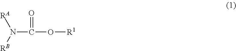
N(C(O[R1])=O)([RB])[RA]
